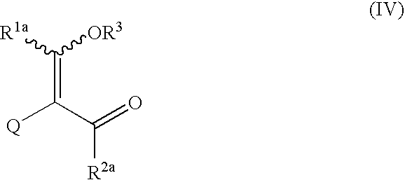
C(=C(C(=O)[R2a])[Q])([OR3])[R1a]
